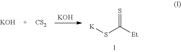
[KOH].[K]SC(=S)[Et].[KOH].[CS2]
